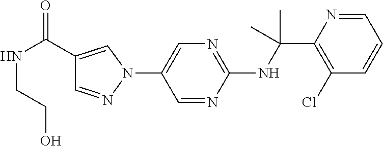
N(C(C1=C(Cl)C=CC=N1)(C)C)C1=NC=C(N2C=C(C(NCCO)=O)C=N2)C=N1
